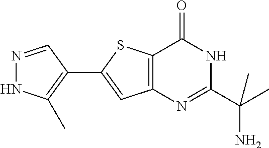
N1=CC(C2=CC3=C(S2)C(=O)NC(C(C)(N)C)=N3)=C(C)N1
